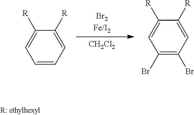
C1([R])=CC(Br)=C(Br)C=C1[R].C1([R])=CC=CC=C1[R].[CH2Cl2]
